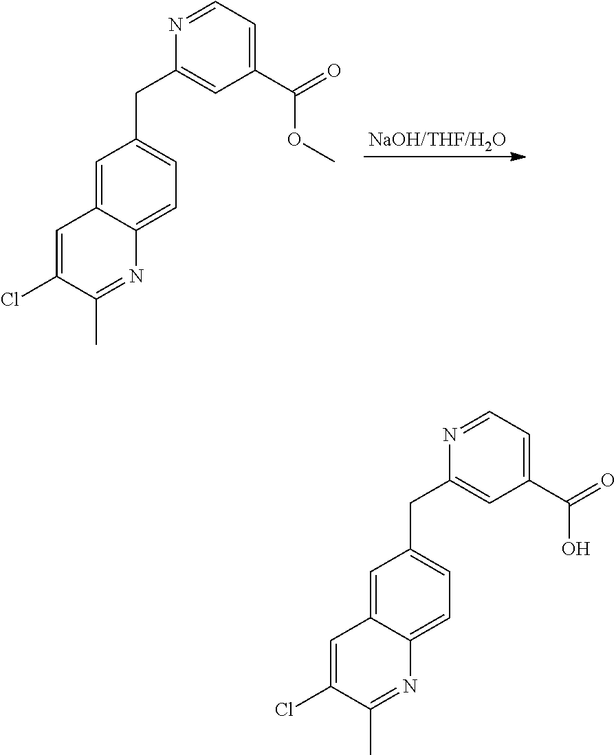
C1=C2C(=CC(CC3=CC(C(=O)OC)=CC=N3)=C1)C=C(Cl)C(C)=N2.[NaOH/THF/H2O].C1=C2C(=CC(CC3=CC(C(=O)O)=CC=N3)=C1)C=C(Cl)C(C)=N2
